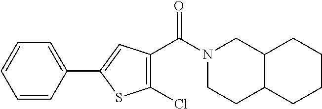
C1=CC(C2=CC(C(N3CCC4C(C3)CCCC4)=O)=C(Cl)S2)=CC=C1
